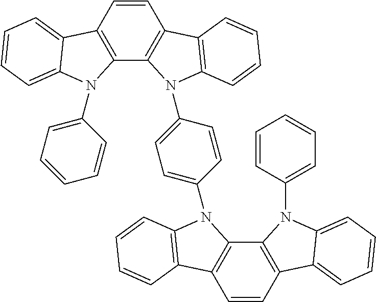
C1=CC2=C(C3=C1C1=C(C=CC=C1)N3C1=CC=C(N3C4=C(C=CC5=C4N(C4=CC=CC=C4)C4=CC=CC=C54)C4=C3C=CC=C4)C=C1)N(C1=CC=CC=C1)C1=CC=CC=C21
